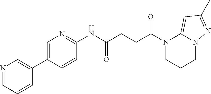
N1(C(CCC(NC2=NC=C(C3=CN=CC=C3)C=C2)=O)=O)CCCN2C1=CC(C)=N2
